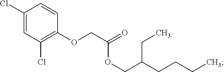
C(CCCC)(COC(COC1=C(Cl)C=C(Cl)C=C1)=O)CC
